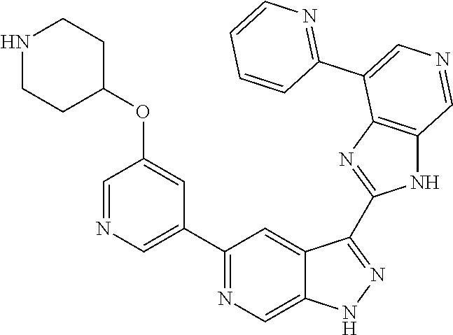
C1(C2=CN=CC(OC3CCNCC3)=C2)=NC=C2C(=C1)C(C1=NC3=C(N1)C=NC=C3C1=NC=CC=C1)=NN2
